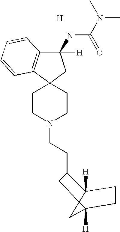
C1CN(CCC2C3([H])C4(C([H])(C4)CC3)C2)CCC12C1=C(C(NC(N(C)C)=O)([H])C2)C=CC=C1.[H]
